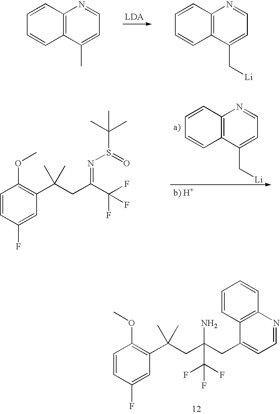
C12=C(C(C[Li])=CC=N1)C=CC=C2.C1=CC(F)=CC(C(CC(C(F)(F)F)=NS(=O)C(C)(C)C)(C)C)=C1OC.C12=C(C(C)=CC=N1)C=CC=C2.C12=C(C(C[Li])=CC=N1)C=CC=C2.C1=CC(F)=CC(C(CC(CC2=CC=NC3=C2C=CC=C3)(N)C(F)(F)F)(C)C)=C1OC
